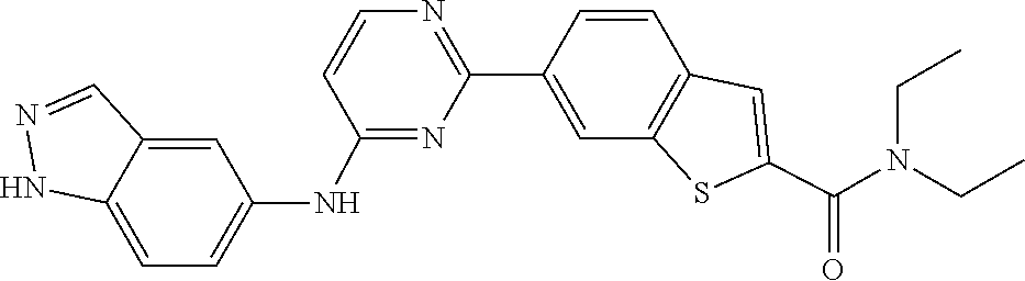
C1=CC2=C(C=C1C1=NC=CC(NC3=CC=C4C(=C3)C=NN4)=N1)SC(C(N(CC)CC)=O)=C2
